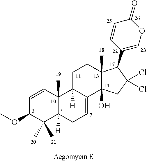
C1=CC2(C)C([H])(C(C)(C)C1OC)CC=C1C2([H])CCC2(C)C1(O)CC(Cl)(Cl)C2C1=COC(=O)C=C1
